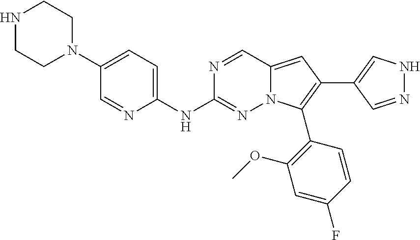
N1CCN(C2=CC=C(NC3=NN4C(=CC(C5=CNN=C5)=C4C4=C(OC)C=C(F)C=C4)C=N3)N=C2)CC1
